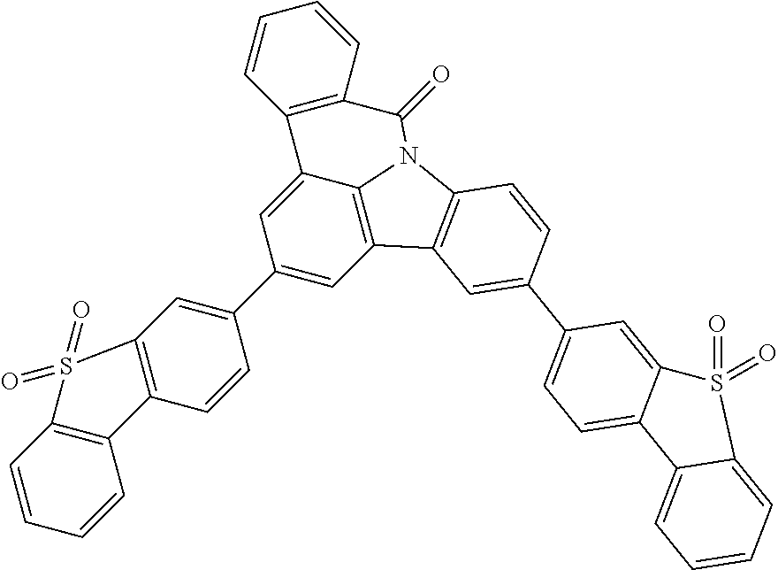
C1(C2=CC3=C(C=C2)C2=C(C=CC=C2)S3(=O)=O)=CC2=C3C(=C1)C1=C(C=CC=C1)C(=O)N3C1=C2C=C(C2=CC=C3C(=C2)S(=O)(=O)C2=CC=CC=C32)C=C1
